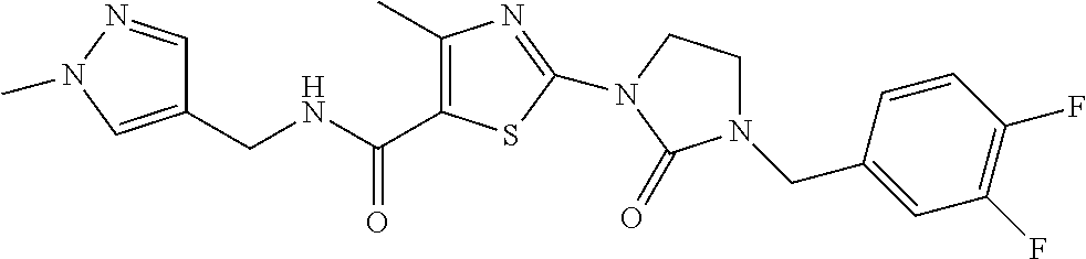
C1(CNC(=O)C2=C(C)N=C(N3CCN(CC4=CC(F)=C(F)C=C4)C3=O)S2)=CN(C)N=C1
